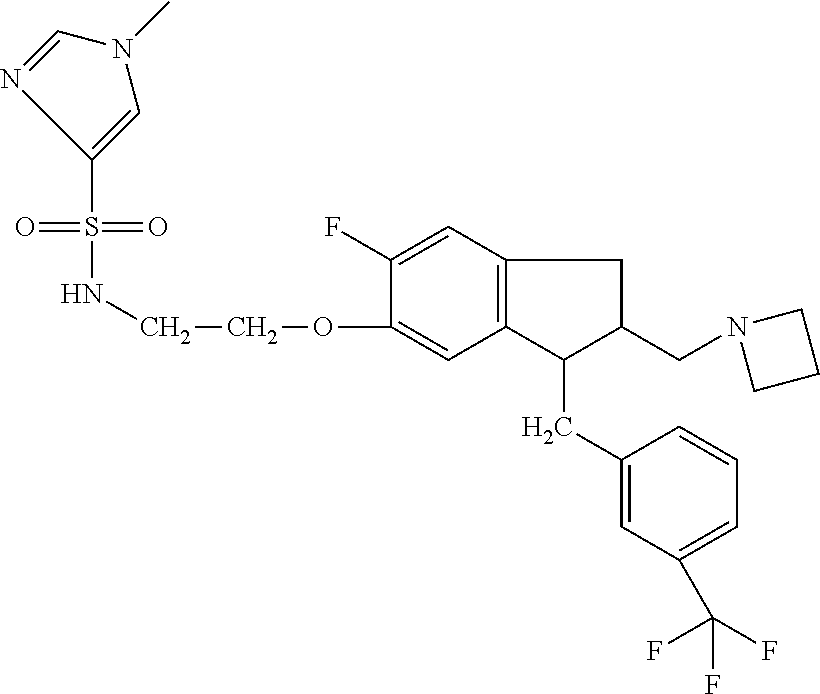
S(=O)(=O)(NCCOC1=CC2=C(C=C1F)CC(CN1CCC1)C2CC1=CC(C(F)(F)F)=CC=C1)C1=CN(C)C=N1
